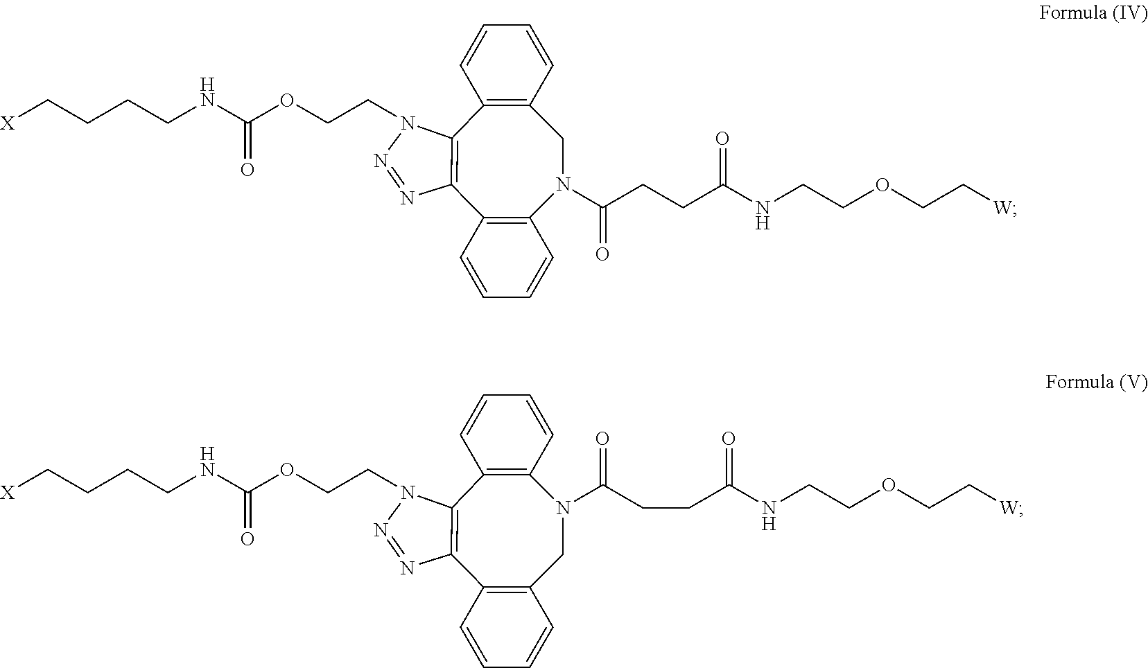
[X]CCCCNC(OCCN1N=NC2=C1C1=C(CN(C(CCC(=O)NCCOCC[W])=O)C3=C2C=CC=C3)C=CC=C1)=O.[X]CCCCNC(OCCN1N=NC2=C1C1=C(N(C(CCC(NCCOCC[W])=O)=O)CC3=C2C=CC=C3)C=CC=C1)=O
